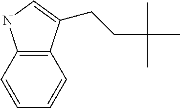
C12=C(C=CC=C1)NC=C2CCC(C)(C)C
